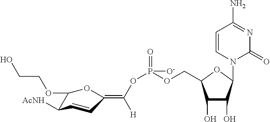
C1(O)C(O)C(N2C(=O)N=C(N)C=C2)OC1COP(OC(=C1OC(OCCO)C([AcNH])C=C1)[H])([O-])=O
